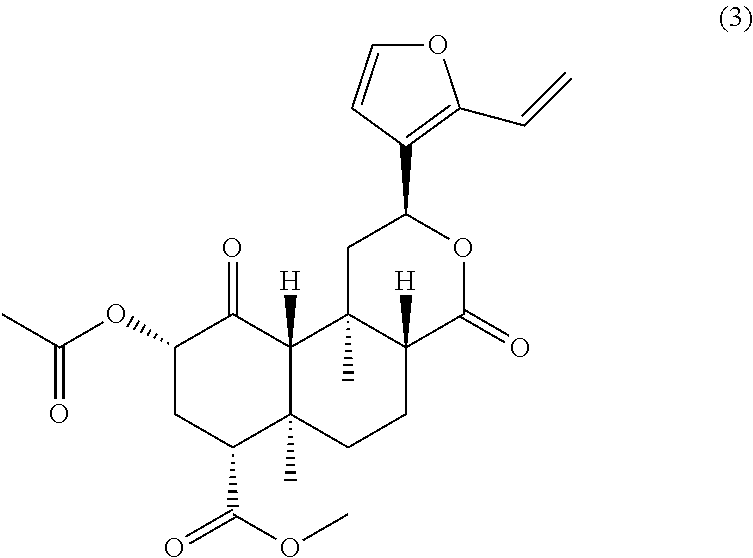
C1(OC(C)=O)CC(C(OC)=O)C2(C)C([H])(C1=O)C1(C)C([H])(CC2)C(=O)OC(C2=C(C=C)OC=C2)C1
